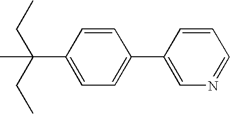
C1(C(C)(CC)CC)=CC=C(C2=CN=CC=C2)C=C1
